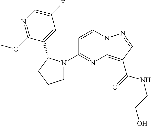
C1(N2CCCC2C2=CC(F)=CN=C2OC)=NC2=C(C(=O)NCCO)C=NN2C=C1
